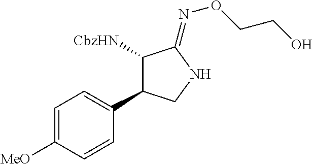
[CbzHN]C1C(C2=CC=C([MeO])C=C2)CNC1=NOCCO
